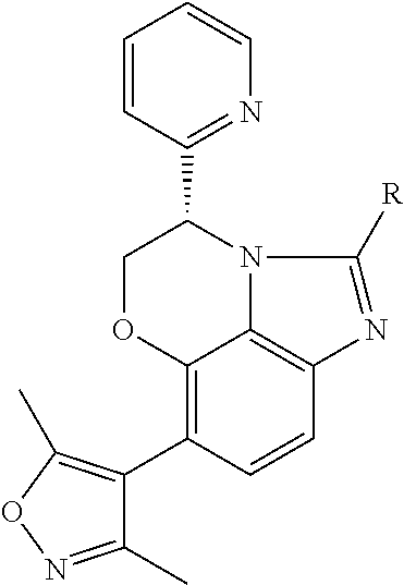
C12=C(C3=C(C)ON=C3C)C=CC3=C1N(C(C1=NC=CC=C1)CO2)C([R])=N3
